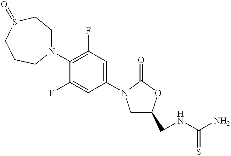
C1C(CNC(N)=S)OC(=O)N1C1=CC(F)=C(N2CCS(=O)CCC2)C(F)=C1
